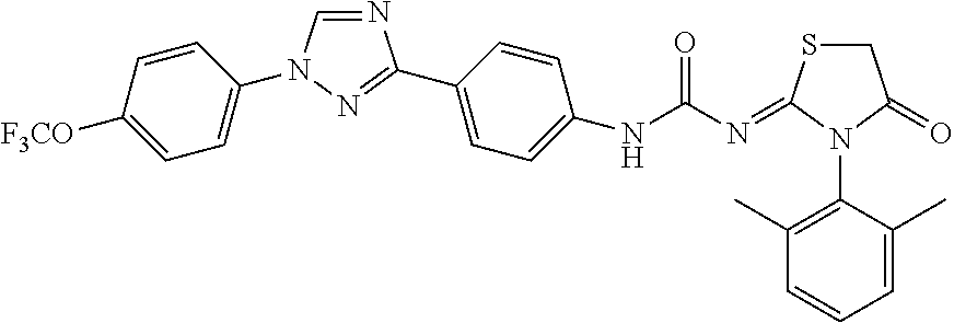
N1=CN(C2=CC=C([F3CO])C=C2)N=C1C1=CC=C(NC(=O)N=C2SCC(=O)N2C2=C(C)C=CC=C2C)C=C1
